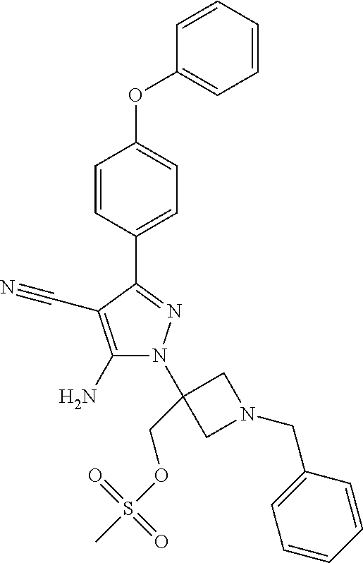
C1(N)=C(C#N)C(C2=CC=C(OC3=CC=CC=C3)C=C2)=NN1C1(COS(C)(=O)=O)CN(CC2=CC=CC=C2)C1
